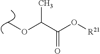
COC(C(O[R21])=O)C
